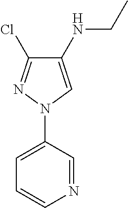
C1(NCC)=CN(C2=CC=CN=C2)N=C1Cl
